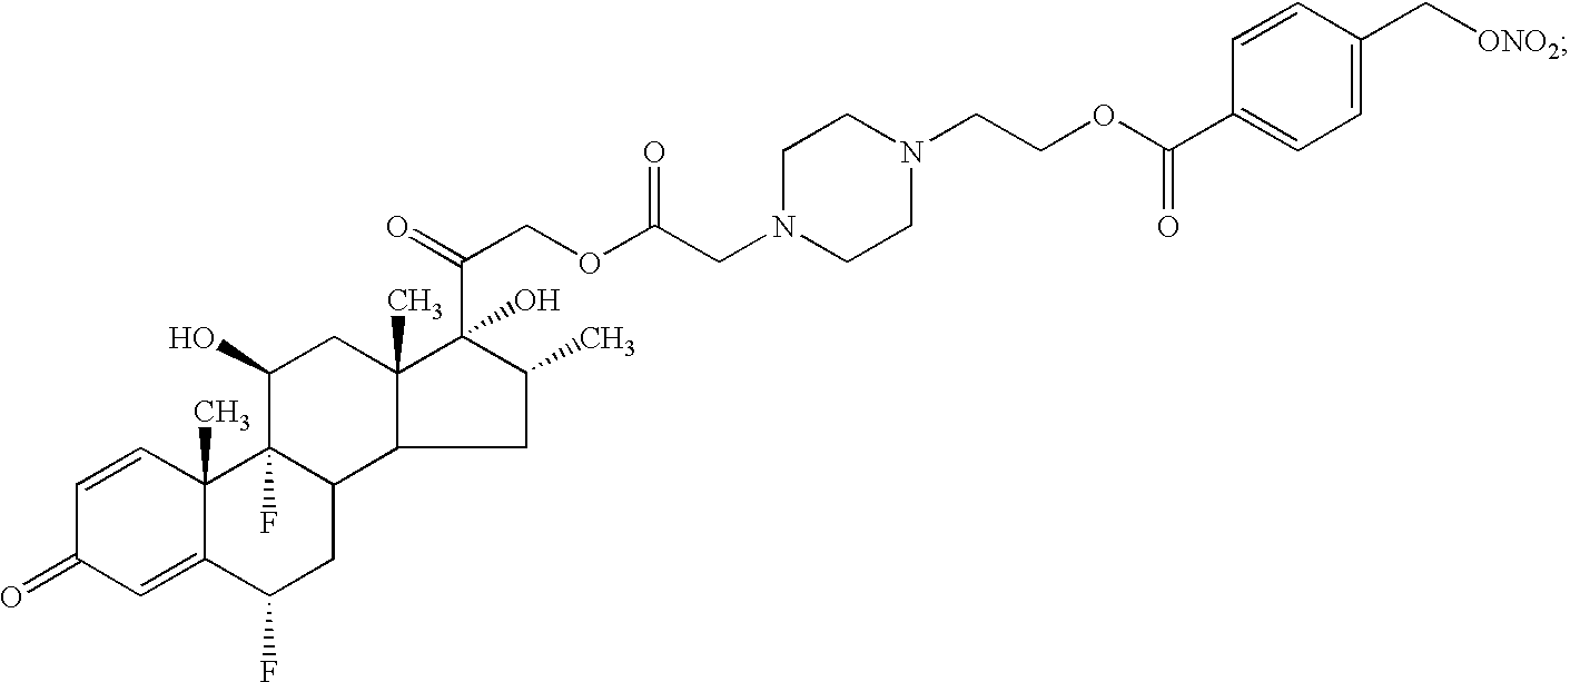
C1=CC2(C)C(=CC1=O)C(F)CC1C3C(C)(CC(O)C21F)C(C(COC(CN1CCN(CCOC(C2=CC=C(C[ONO2])C=C2)=O)CC1)=O)=O)(O)C(C)C3
